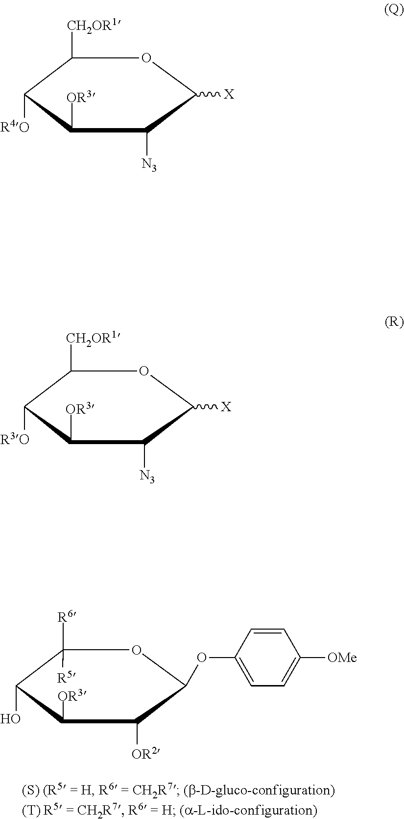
C1([R6])([R5])C(O)C([OR3])C([OR2])C(OC2=CC=C([OMe])C=C2)O1.C1([CH2OR1])C([R4O])C([OR3])C([N3])C([X])O1.C1([CH2OR1])C([R3O])C([OR3])C([N3])C([X])O1
